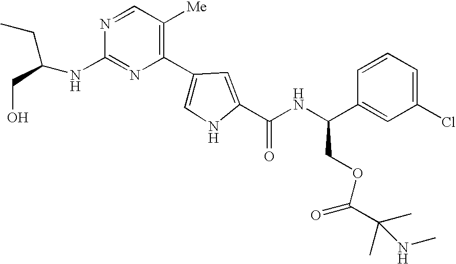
N1=C(NC(CC)CO)N=CC([Me])=C1C1=CNC(C(NC(C2=CC(Cl)=CC=C2)COC(C(C)(C)NC)=O)=O)=C1
